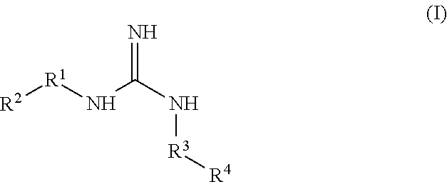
[R2][R1]NC(N[R3][R4])=N
